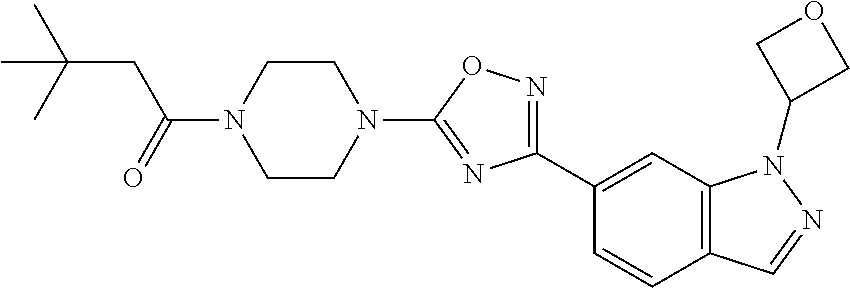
C(N1CCN(C2=NC(C3=CC4=C(C=C3)C=NN4C3COC3)=NO2)CC1)(=O)CC(C)(C)C
